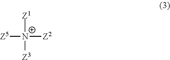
[Z5][N+]([Z2])([Z1])[Z3]
